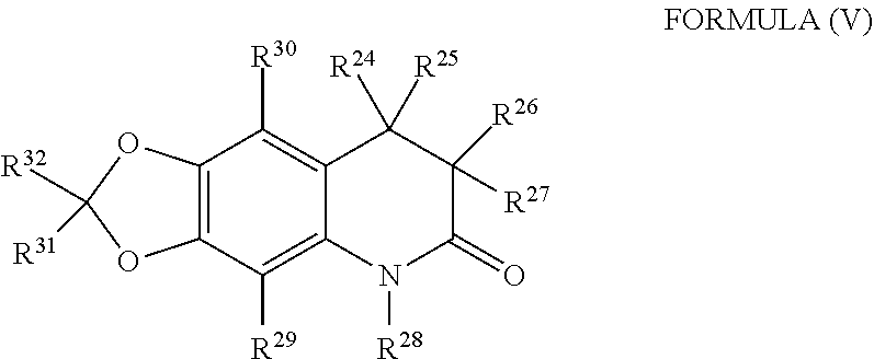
C12=C([R30])C3=C(C([R29])=C1N([R28])C(=O)C([R26])([R27])C2([R24])[R25])OC([R32])([R31])O3
